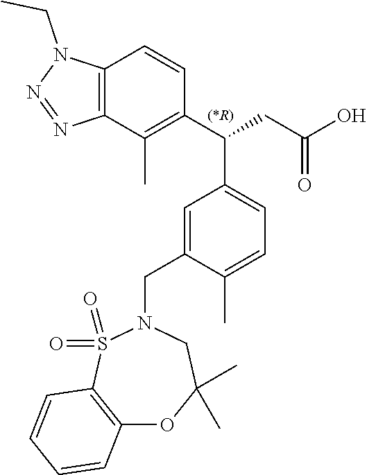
C1(C(CC(O)=O)C2=CC=C(C)C(CN3S(=O)(=O)C4=C(OC(C)(C)C3)C=CC=C4)=C2)=C(C)C2=C(C=C1)N(CC)N=N2
